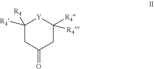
C1([R4])([R4])CC(=O)CC([R4])([R4])[Y]1
